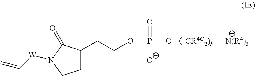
O(P(=O)([O-])O[CR4C2)b][N(R4)3])CCC1CCN([W]C=C)C1=O
